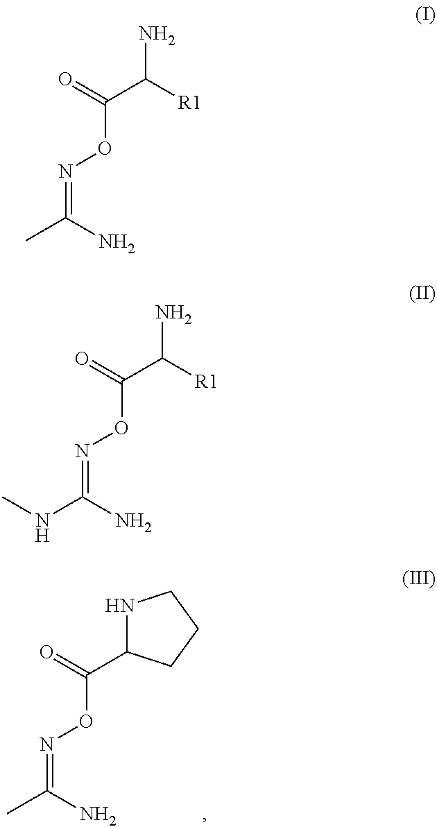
N(=C(N)C)OC(=O)C1NCCC1.N(=C(N)C)OC(C([R1])N)=O.N(=C(N)NC)OC(C([R1])N)=O
